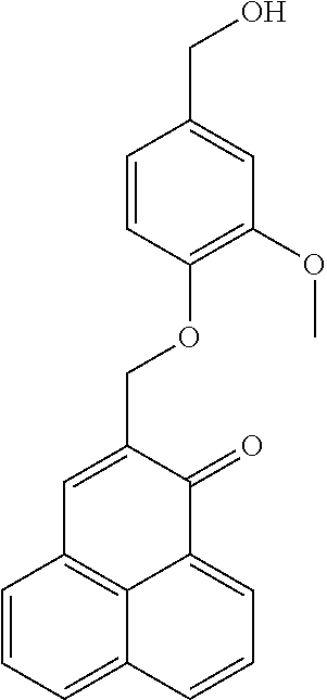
C1=CC=C2C3=C1C=C(COC1=C(OC)C=C(CO)C=C1)C(=O)C3=CC=C2
